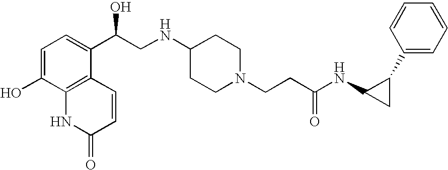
C1=C(O)C2=C(C(C(CNC3CCN(CCC(NC4CC4C4=CC=CC=C4)=O)CC3)O)=C1)C=CC(=O)N2
